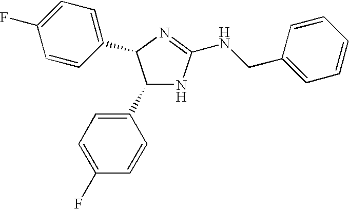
C1(C2=CC=C(F)C=C2)NC(NCC2=CC=CC=C2)=NC1C1=CC=C(F)C=C1
